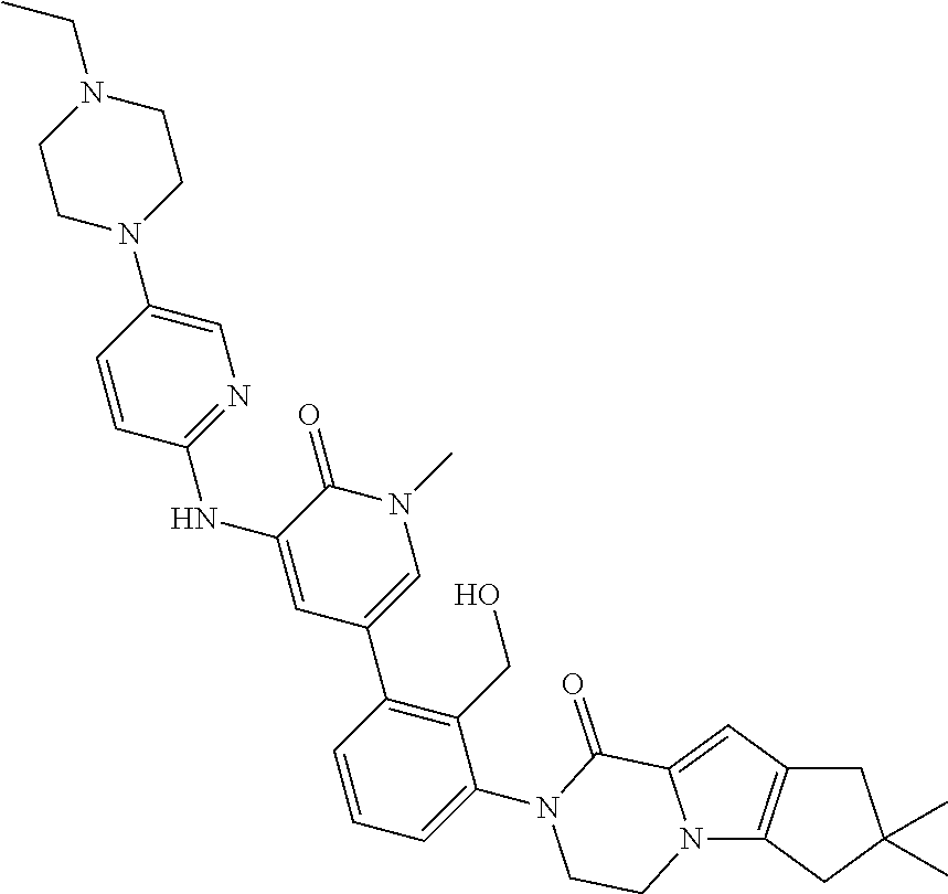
C1C2=C(CC1(C)C)N1C(=C2)C(=O)N(C2=CC=CC(C3=CN(C)C(=O)C(NC4=NC=C(N5CCN(CC)CC5)C=C4)=C3)=C2CO)CC1
